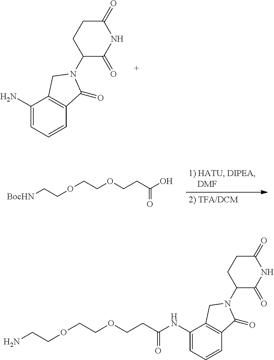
C1(N)=CC=CC2=C1CN(C1C(=O)NC(=O)CC1)C2=O.[BocHN]CCOCCOCCC(O)=O.C1(NC(CCOCCOCCN)=O)=CC=CC2=C1CN(C1C(=O)NC(=O)CC1)C2=O
